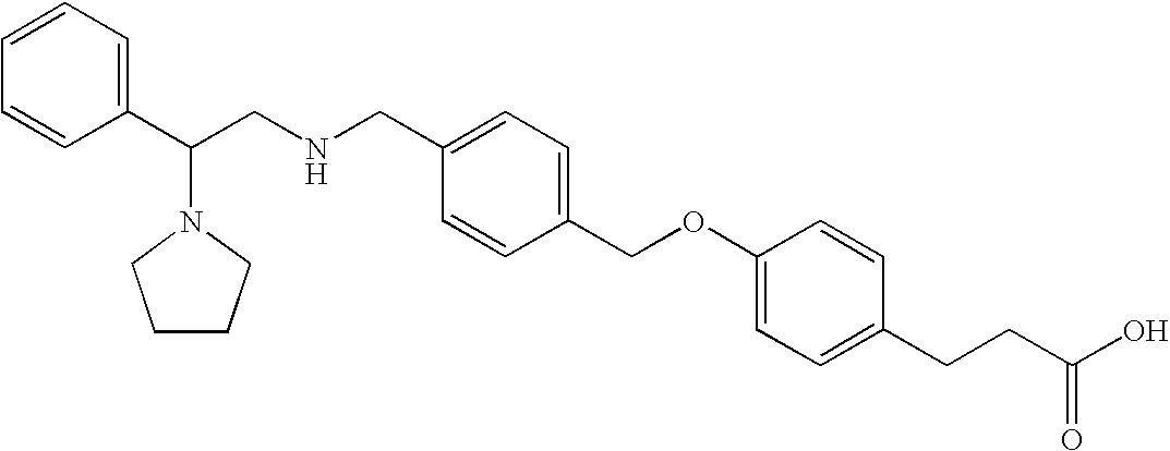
C(CNCC1=CC=C(COC2=CC=C(CCC(O)=O)C=C2)C=C1)(N1CCCC1)C1=CC=CC=C1
